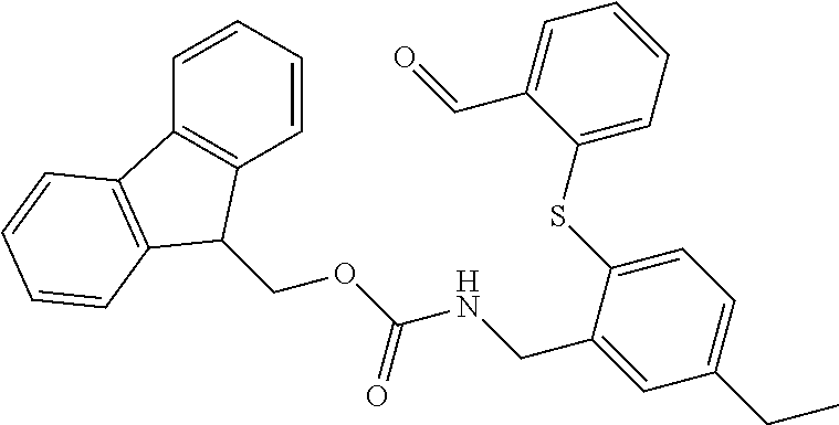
C1=CC=CC2=C1C(COC(NCC1=CC(CC)=CC=C1SC1=CC=CC=C1C=O)=O)C1=C2C=CC=C1
